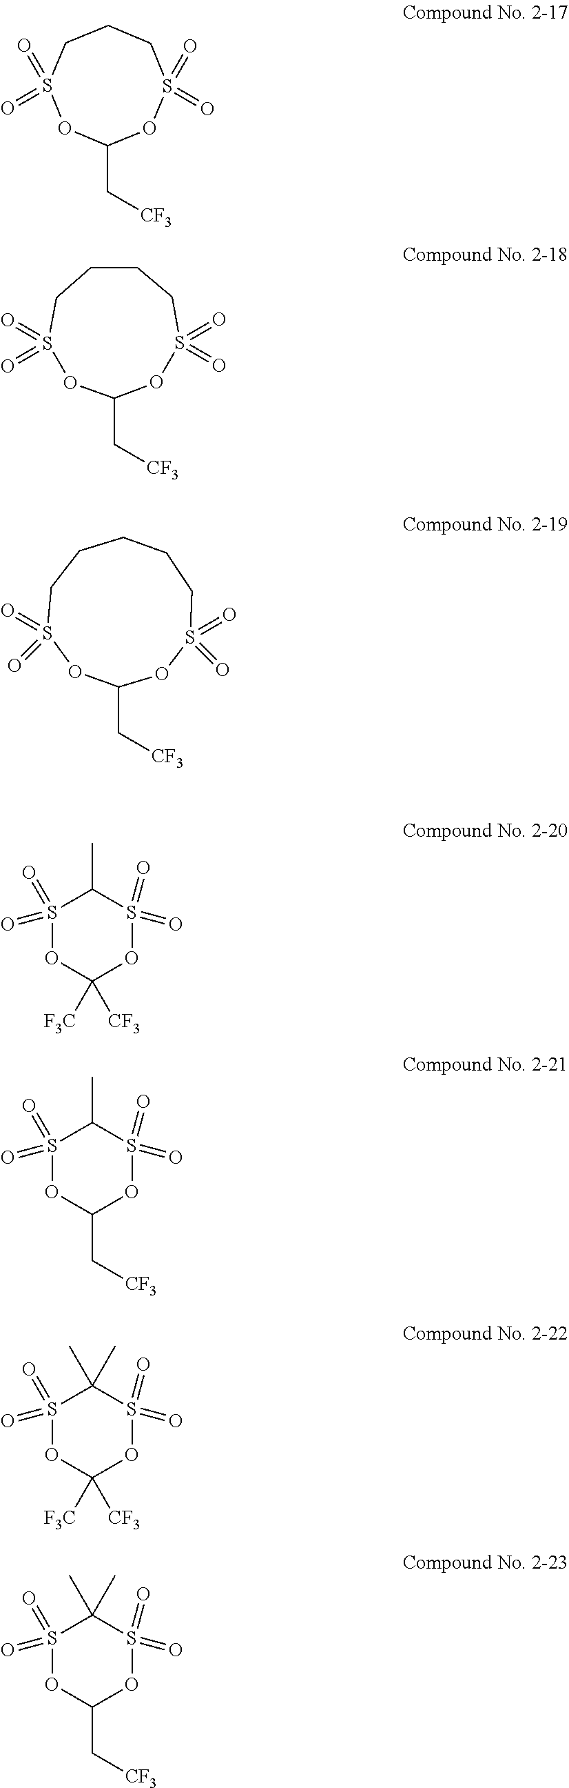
C1CCS(=O)(=O)OC(C[CF3])OS(=O)(=O)C1.C1(C[CF3])OS(=O)(=O)CCCCCS(=O)(=O)O1.C1CS(=O)(=O)OC(C[CF3])OS(=O)(=O)C1.CC1S(=O)(=O)OC([F3C])([CF3])OS1(=O)=O.CC1S(=O)(=O)OC(C[CF3])OS1(=O)=O.CC1(C)S(=O)(=O)OC([F3C])([CF3])OS1(=O)=O.CC1(C)S(=O)(=O)OC(C[CF3])OS1(=O)=O
